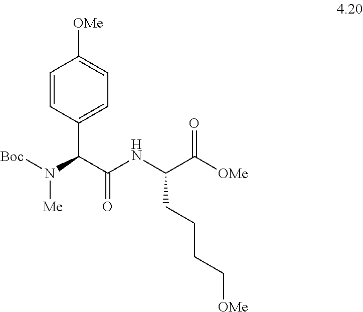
C1=CC(C(C(NC(C([OMe])=O)CCCC[OMe])=O)N([Boc])[Me])=CC=C1[OMe]
